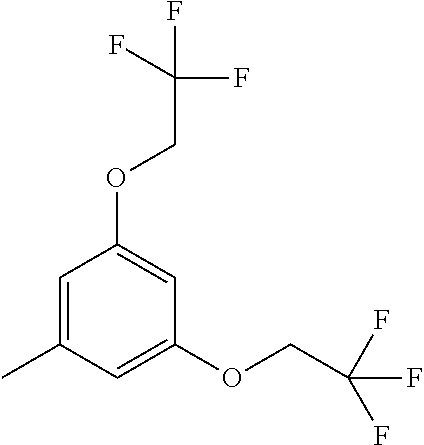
C1=C(C)C=C(OCC(F)(F)F)C=C1OCC(F)(F)F
